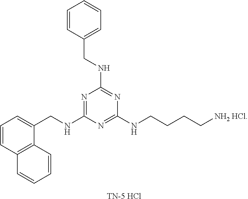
C(C1=CC=CC2=C1C=CC=C2)NC1=NC(NCC2=CC=CC=C2)=NC(NCCCC[NH2 HCl])=N1.[TN-5 HCl]
